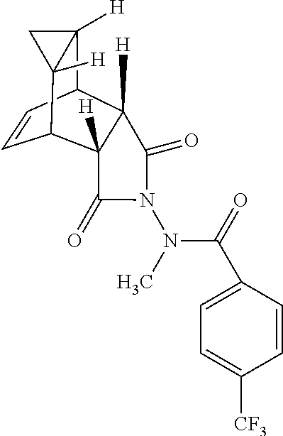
C1=CC2C3([H])C([H])(C1C1([H])C2([H])C1)C(=O)N(N(C(=O)C1=CC=C([CF3])C=C1)C)C3=O
